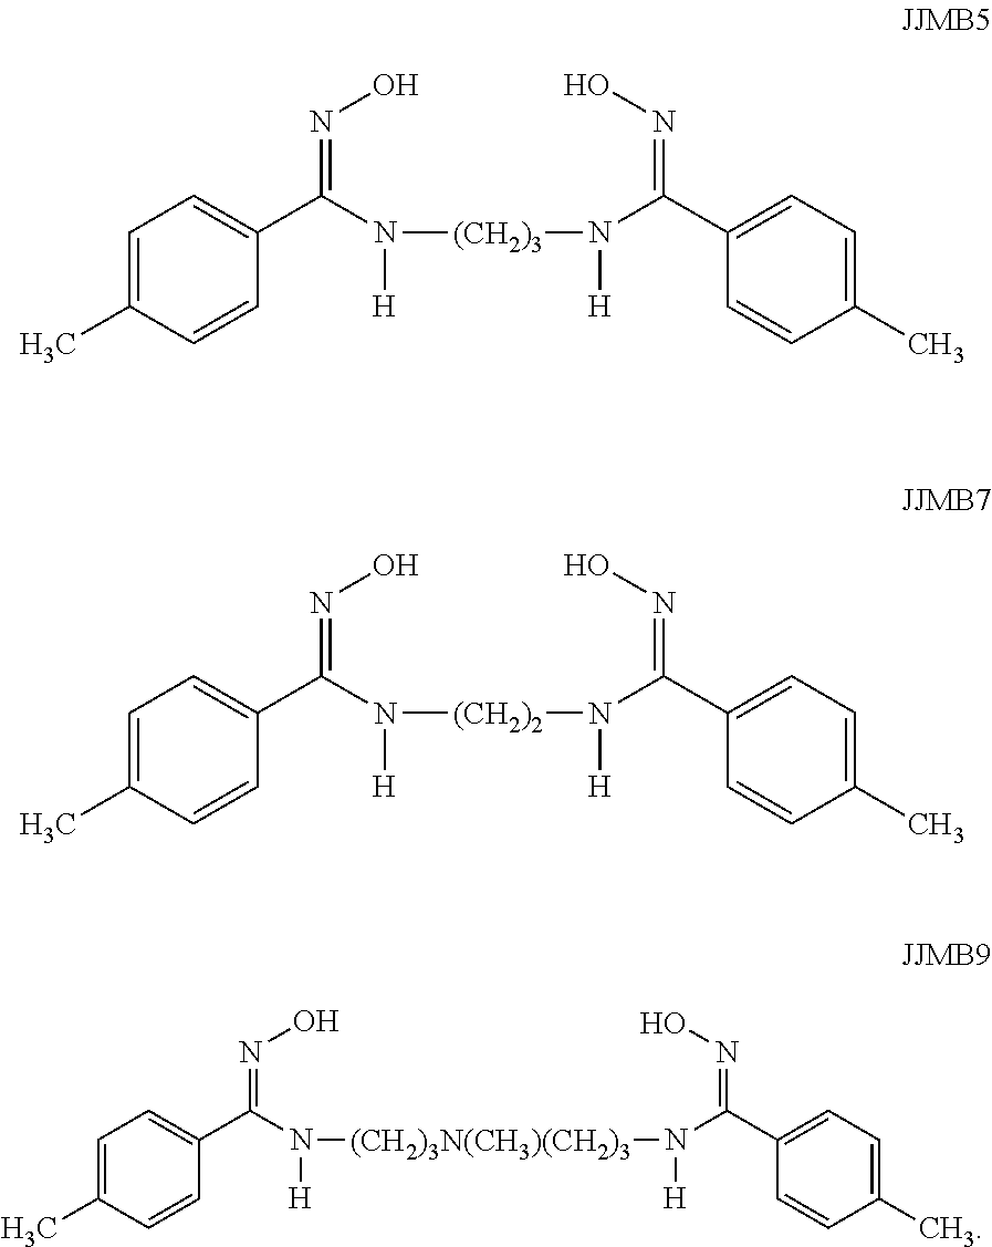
C1=C(C)C=CC(C(N([H])[(CH2)3]N([H])C(C2=CC=C(C)C=C2)=NO)=NO)=C1.C1=C(C)C=CC(C(N([H])[(CH2)2]N([H])C(C2=CC=C(C)C=C2)=NO)=NO)=C1.C1=C(C)C=CC(C(N([H])[(CH2)3N(CH3)(CH2)3]N([H])C(C2=CC=C(C)C=C2)=NO)=NO)=C1
